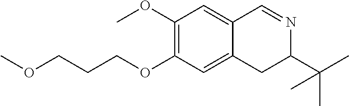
C1(OC)=C(OCCCOC)C=C2C(=C1)C=NC(C(C)(C)C)C2
